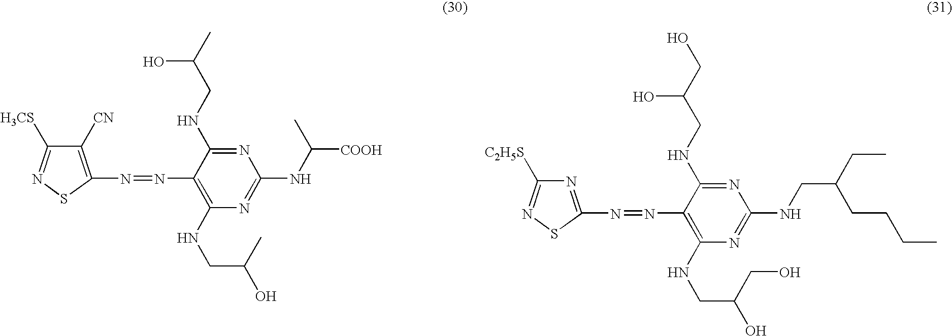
C1([CN])=C(N=NC2=C(NCC(O)C)N=C(NC([COOH])C)N=C2NCC(C)O)SN=C1[H3CS].N1=C(N=NC2=C(NCC(O)CO)N=C(NCC(CC)CCCC)N=C2NCC(CO)O)SN=C1[C2H5S]
